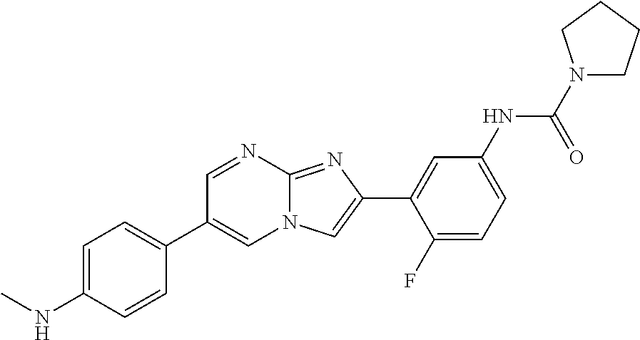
C1=NC2=NC(C3=CC(NC(N4CCCC4)=O)=CC=C3F)=CN2C=C1C1=CC=C(NC)C=C1
